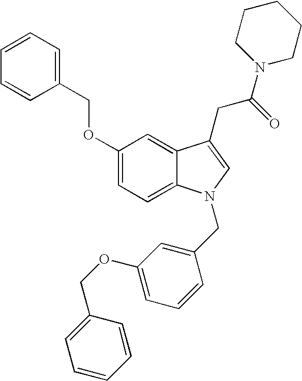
C1(OCC2=CC=CC=C2)=CC=C2C(=C1)C(CC(=O)N1CCCCC1)=CN2CC1=CC(OCC2=CC=CC=C2)=CC=C1
